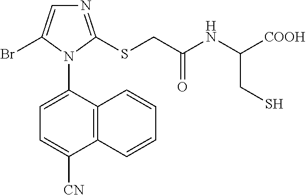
C12=C(C(N3C(Br)=CN=C3SCC(NC([COOH])CS)=O)=CC=C1[CN])C=CC=C2
